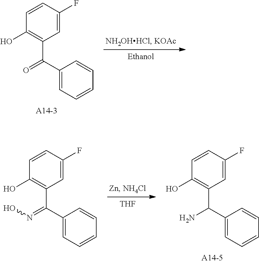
C1=C(F)C=CC(O)=C1C(C1=CC=CC=C1)=O.C1=C(F)C=CC(O)=C1C(C1=CC=CC=C1)=NO.[THF].C1=C(F)C=CC(O)=C1C(C1=CC=CC=C1)N
